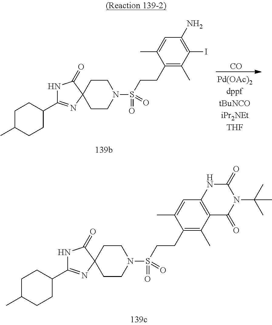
C1CN(S(CCC2=C(C)C3=C(C=C2C)NC(=O)N(C(C)(C)C)C3=O)(=O)=O)CCC12C(=O)NC(C1CCC(C)CC1)=N2.[CO].C1CN(S(CCC2=C(C)C(I)=C(N)C=C2C)(=O)=O)CCC12C(=O)NC(C1CCC(C)CC1)=N2
